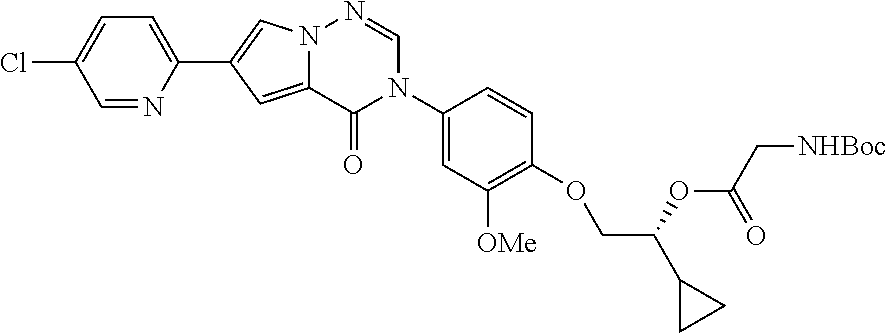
C1=NC(C2=CN3C(=C2)C(=O)N(C2=CC([OMe])=C(OCC(C4CC4)OC(=O)C[NHBoc])C=C2)C=N3)=CC=C1Cl
